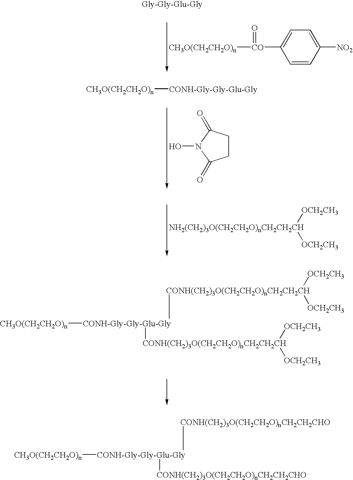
C1=CC([NO2])=CC=C1[CO]([CH3O(CH2CH2O)n])=O.C1CC(=O)N(O)C1=O.[OCH2CH3][NH2(CH2)3O(CH2CH2O)nCH2CH2CH][OCH2CH3].[CH3O(CH2CH2O)n][CONH-Gly-Gly-Glu-Gly].[CH3O(CH2CH2O)n][CONH-Gly-Gly-Glu-Gly]([CONH(CH2)3O(CH2CH2O)nCH2CH2CH]([OCH2CH3])[OCH2CH3])[CONH(CH2)3O(CH2CH2O)nCH2CH2CH]([OCH2CH3])[OCH2CH3].[CH3O(CH2CH2O)n][CONH-Gly-Gly-Glu-Gly]([CONH(CH2)3O(CH2CH2O)nCH2CH2CHO])[CONH(CH2)3O(CH2CH2O)nCH2CH2CHO]
